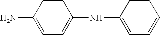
C1(N)=CC=C(NC2=CC=CC=C2)C=C1
